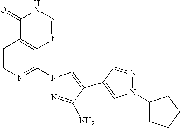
C1=CN=C(N2N=C(N)C(C3=CN(C4CCCC4)N=C3)=C2)C2=C1C(=O)NC=N2
